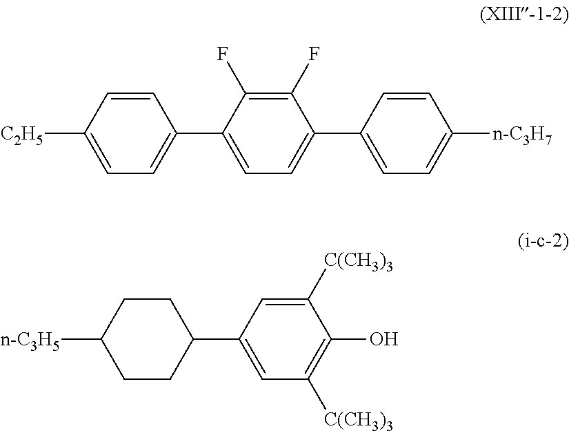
C1=CC([C2H5])=CC=C1C1=CC=C(C2=CC=C([n-C3H7])C=C2)C(F)=C1F.[n-C3H5]C1CCC(C2=CC([C(CH3)3])=C(O)C([C(CH3)3])=C2)CC1
